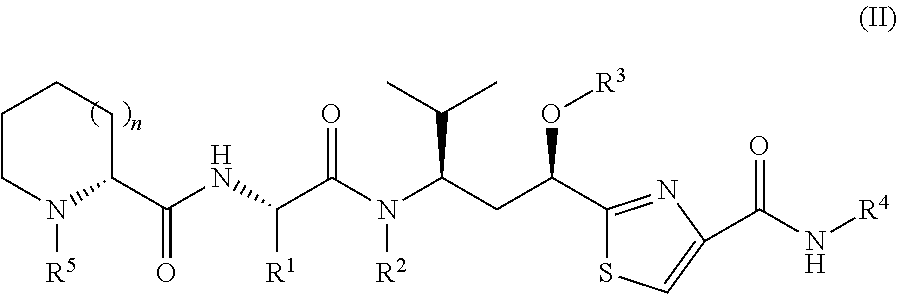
C1CN([R5])C(C(NC(C(N(C(CC(O[R3])C2=NC(C(N[R4])=O)=CS2)C(C)C)[R2])=O)[R1])=O)CC1
